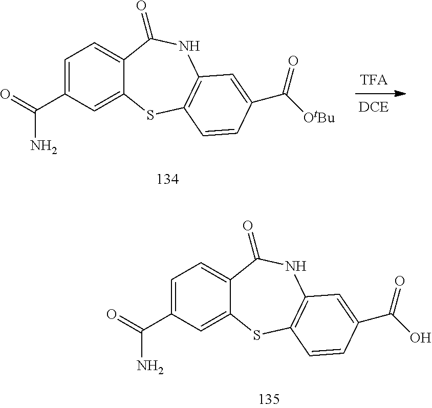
C1=C(C(=O)N)C=C2C(=C1)C(=O)NC1=C(S2)C=CC(C(O)=O)=C1.C1=C(C(=O)N)C=C2C(=C1)C(=O)NC1=C(S2)C=CC(C([OtBu])=O)=C1
